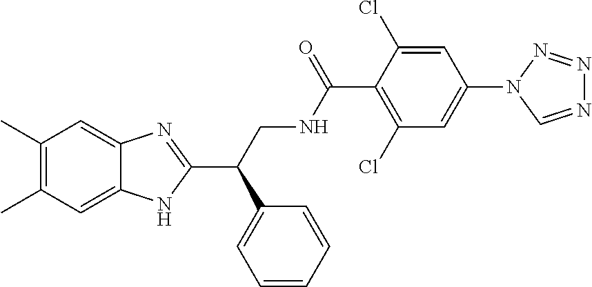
C1(C)=C(C)C=C2C(=C1)N=C(C(CNC(C1=C(Cl)C=C(N3C=NN=N3)C=C1Cl)=O)C1=CC=CC=C1)N2
